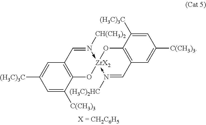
C1=C([C(CH3)3])C2=C(C=C1[(H3C)3C])C=N([CH(CH3)2])->[ZrX2]1(-N([(H3C)2HC])=CC3=C(O1)C([(H3C)3C])=CC([C(CH3)3])=C3)O2
